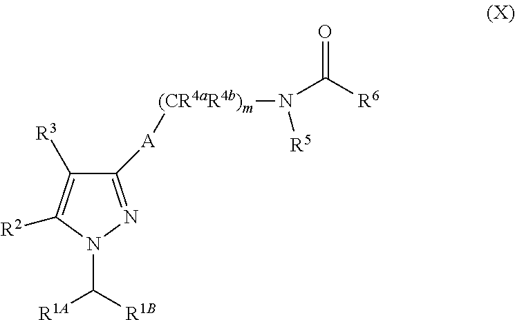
C1([A][(CR4aR4b)m]N(C(=O)[R6])[R5])=NN(C([R1B])[R1A])C([R2])=C1[R3]
